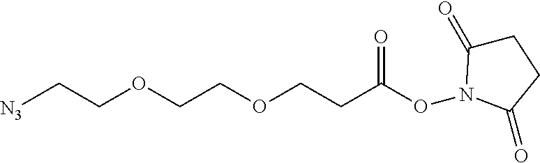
[N3]CCOCCOCCC(ON1C(=O)CCC1=O)=O
